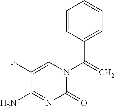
C(=C)(N1C(=O)N=C(N)C(F)=C1)C1=CC=CC=C1
